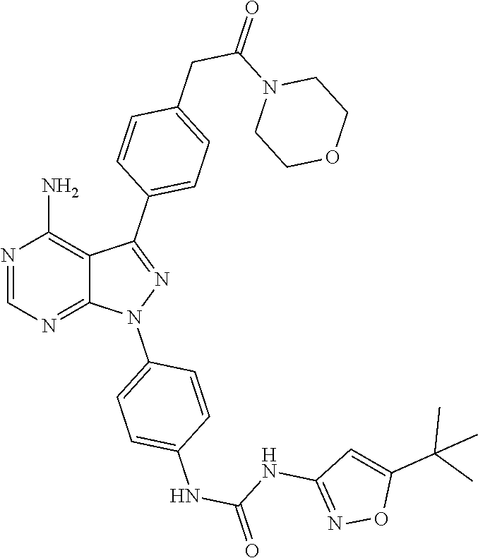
N1=CN=C2C(=C1N)C(C1=CC=C(CC(=O)N3CCOCC3)C=C1)=NN2C1=CC=C(NC(=O)NC2=NOC(C(C)(C)C)=C2)C=C1
